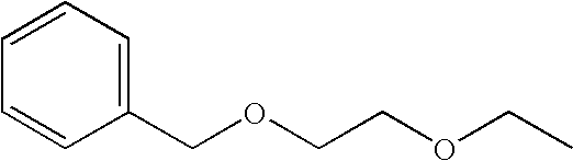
C1=CC=C(COCCOCC)C=C1
